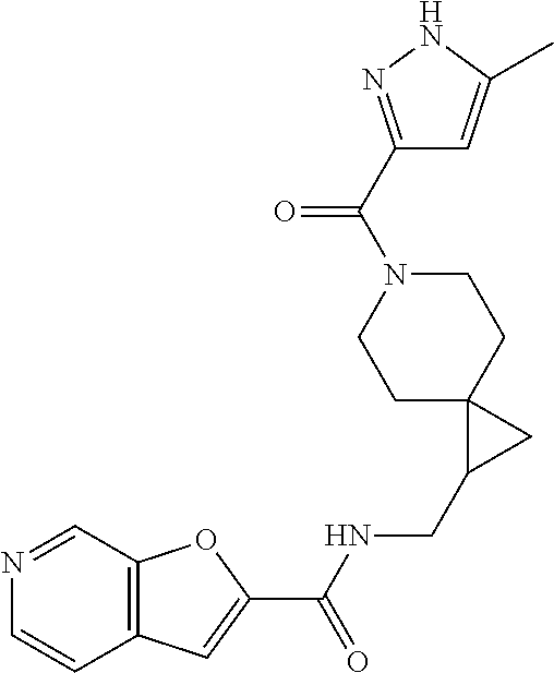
C1C2(CCN(C(C3=NNC(C)=C3)=O)C1)C(CNC(C1=CC3=C(O1)C=NC=C3)=O)C2
